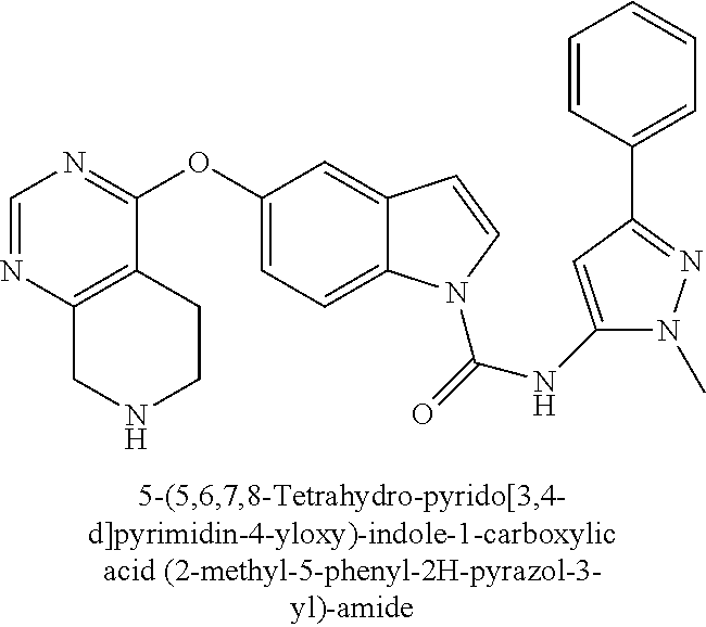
C1=NC2=C(C(OC3=CC=C4C(=C3)C=CN4C(=O)NC3=CC(C4=CC=CC=C4)=NN3C)=N1)CCNC2
